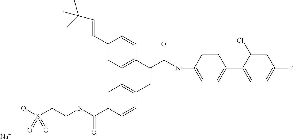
[Na].C1=C(C=CC(C)(C)C)C=CC(C(C(NC2=CC=C(C3=CC=C(F)C=C3Cl)C=C2)=O)CC2=CC=C(C(NCCS([O-])(=O)=O)=O)C=C2)=C1
